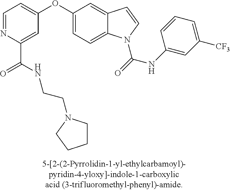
C1=NC(C(NCCN2CCCC2)=O)=CC(OC2=CC=C3C(=C2)C=CN3C(=O)NC2=CC([CF3])=CC=C2)=C1
